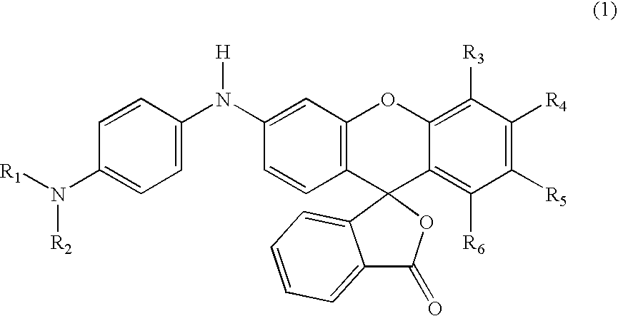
C1(N([R1])[R2])=CC=C(N(C2=CC3=C(C=C2)C2(C4=C([R6])C([R5])=C([R4])C([R3])=C4O3)C3=CC=CC=C3C(=O)O2)[H])C=C1
